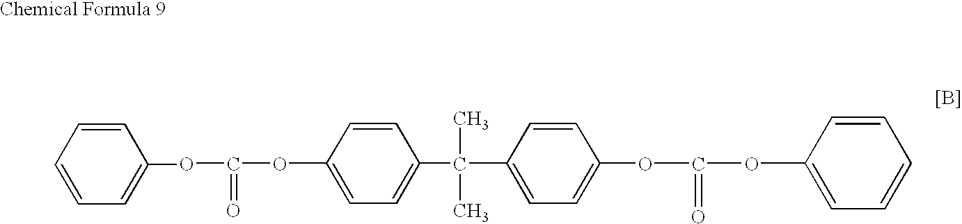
C1=CC(OC(=O)OC2=CC=CC=C2)=CC=C1C(C1=CC=C(OC(=O)OC2=CC=CC=C2)C=C1)(C)C
